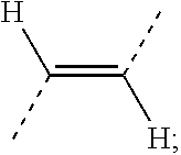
[H]C(=C([H])C)C
